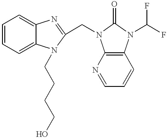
C1=CC=C2C(=C1)N=C(CN1C3=C(C=CC=N3)N(C(F)F)C1=O)N2CCCCO
